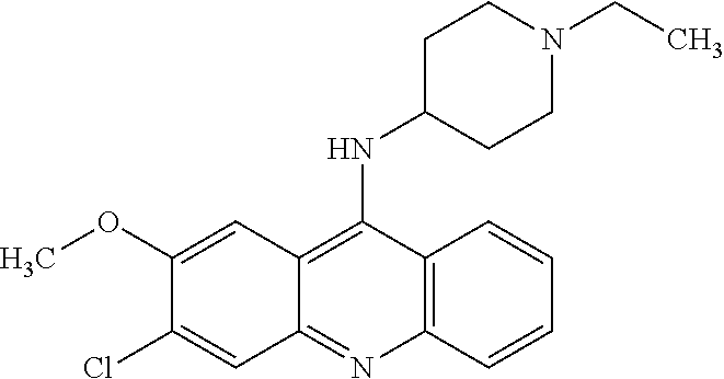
C12=C(C(NC3CCN(CC)CC3)=C3C(=N1)C=C(Cl)C(OC)=C3)C=CC=C2
